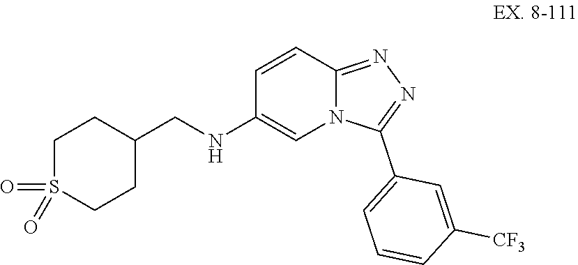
C(NC1=CN2C(=NN=C2C2=CC=CC([CF3])=C2)C=C1)C1CCS(=O)(=O)CC1
